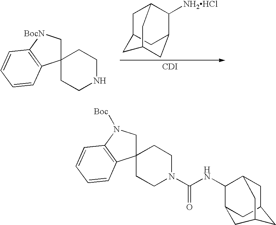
C1C2CC3C([NH2HCl])C1CC(C2)C3.[CDI].C12(CCNCC1)C[BocN]C1=C2C=CC=C1.C12(CCN(C(NC3C4CC5CC3CC(C4)C5)=O)CC1)CN([Boc])C1=C2C=CC=C1
